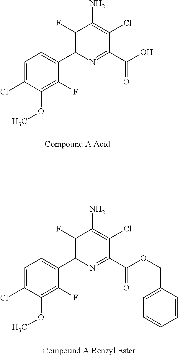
C1(F)=C(C2=CC=C(Cl)C(OC)=C2F)N=C(C(O)=O)C(Cl)=C1N.C1(F)=C(C2=CC=C(Cl)C(OC)=C2F)N=C(C(OCC2=CC=CC=C2)=O)C(Cl)=C1N
